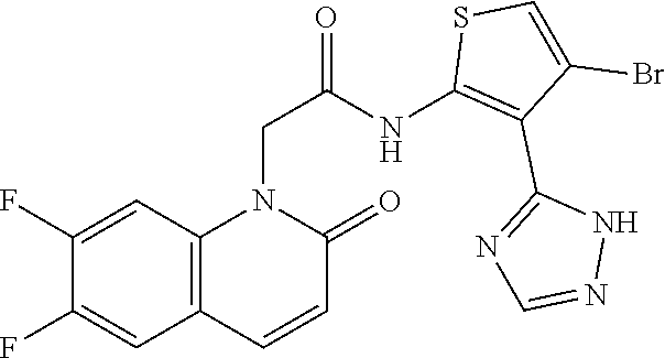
C1(F)=CC2=C(C=C1F)C=CC(=O)N2CC(NC1=C(C2=NC=NN2)C(Br)=CS1)=O
